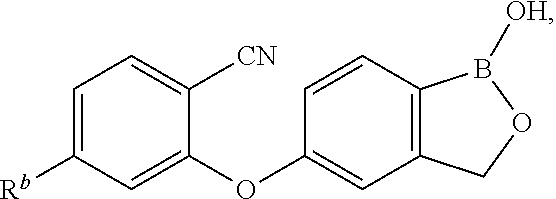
C1=C([Rb])C=C(OC2=CC3=C(C=C2)B([OH])OC3)C([CN])=C1
